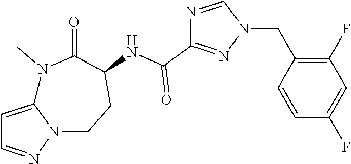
C1=C2N(N=C1)CCC(NC(C1=NN(CC3=C(F)C=C(F)C=C3)C=N1)=O)C(=O)N2C
